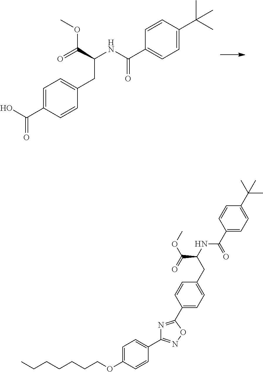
C(C(NC(C1=CC=C(C(C)(C)C)C=C1)=O)CC1=CC=C(C(O)=O)C=C1)(=O)OC.C(CCCOC1=CC=C(C2=NOC(C3=CC=C(CC(NC(C4=CC=C(C(C)(C)C)C=C4)=O)C(=O)OC)C=C3)=N2)C=C1)CCC
